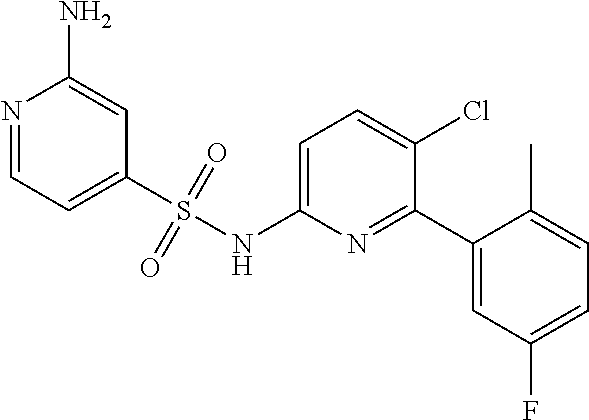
N1=CC=C(S(NC2=CC=C(Cl)C(C3=CC(F)=CC=C3C)=N2)(=O)=O)C=C1N
